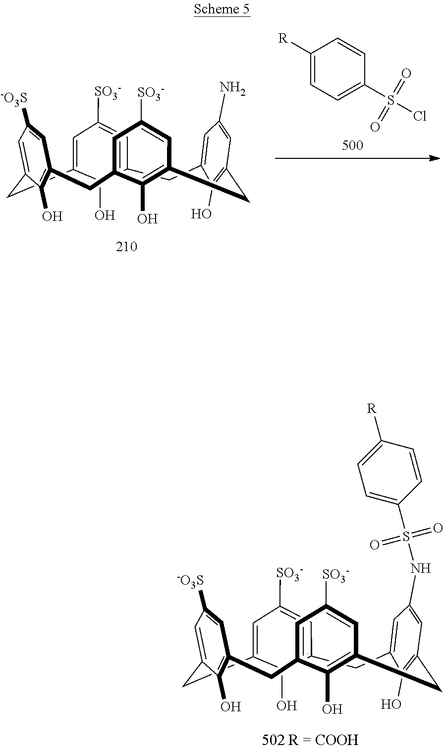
C1C2=C(O)C(=CC([SO3-])=C2)CC2=CC([-O3S])=CC(=C2O)CC2=CC([SO3-])=CC(=C2O)CC2=C(O)C1=CC(N)=C2.C1([R])=CC=C(S(=O)(=O)Cl)C=C1.C1C2=C(O)C(=CC([SO3-])=C2)CC2=CC([-O3S])=CC(=C2O)CC2=CC([SO3-])=CC(=C2O)CC2=C(O)C1=CC(NS(=O)(=O)C1=CC=C([R])C=C1)=C2
